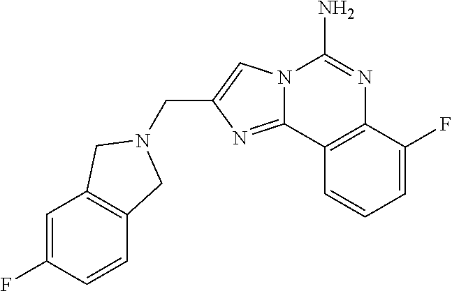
C(C1=CN2C(=N1)C1=C(N=C2N)C(F)=CC=C1)N1CC2=C(C=C(F)C=C2)C1
